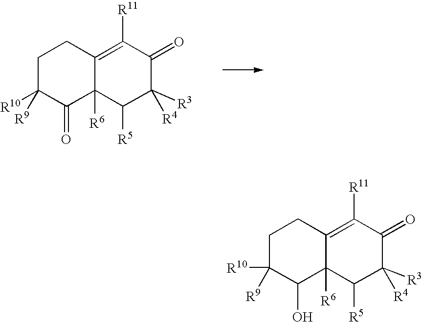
C1C([R9])([R10])C(=O)C2([R6])C(=C([R11])C(=O)C([R4])([R3])C2[R5])C1.C1C([R9])([R10])C(O)C2([R6])C(=C([R11])C(=O)C([R4])([R3])C2[R5])C1
